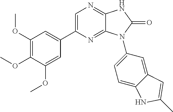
C1(OC)=C(OC)C(OC)=CC(C2=CN=C3C(=N2)N(C2=CC=C4C(=C2)C=C(C)N4)C(=O)N3)=C1
